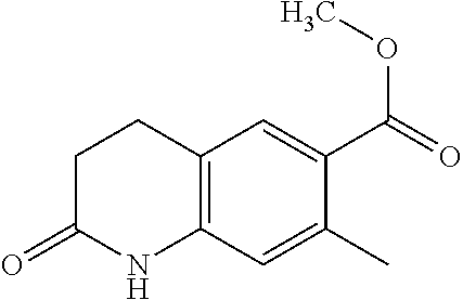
C12=C(C=C(C)C(C(OC)=O)=C1)NC(=O)CC2
